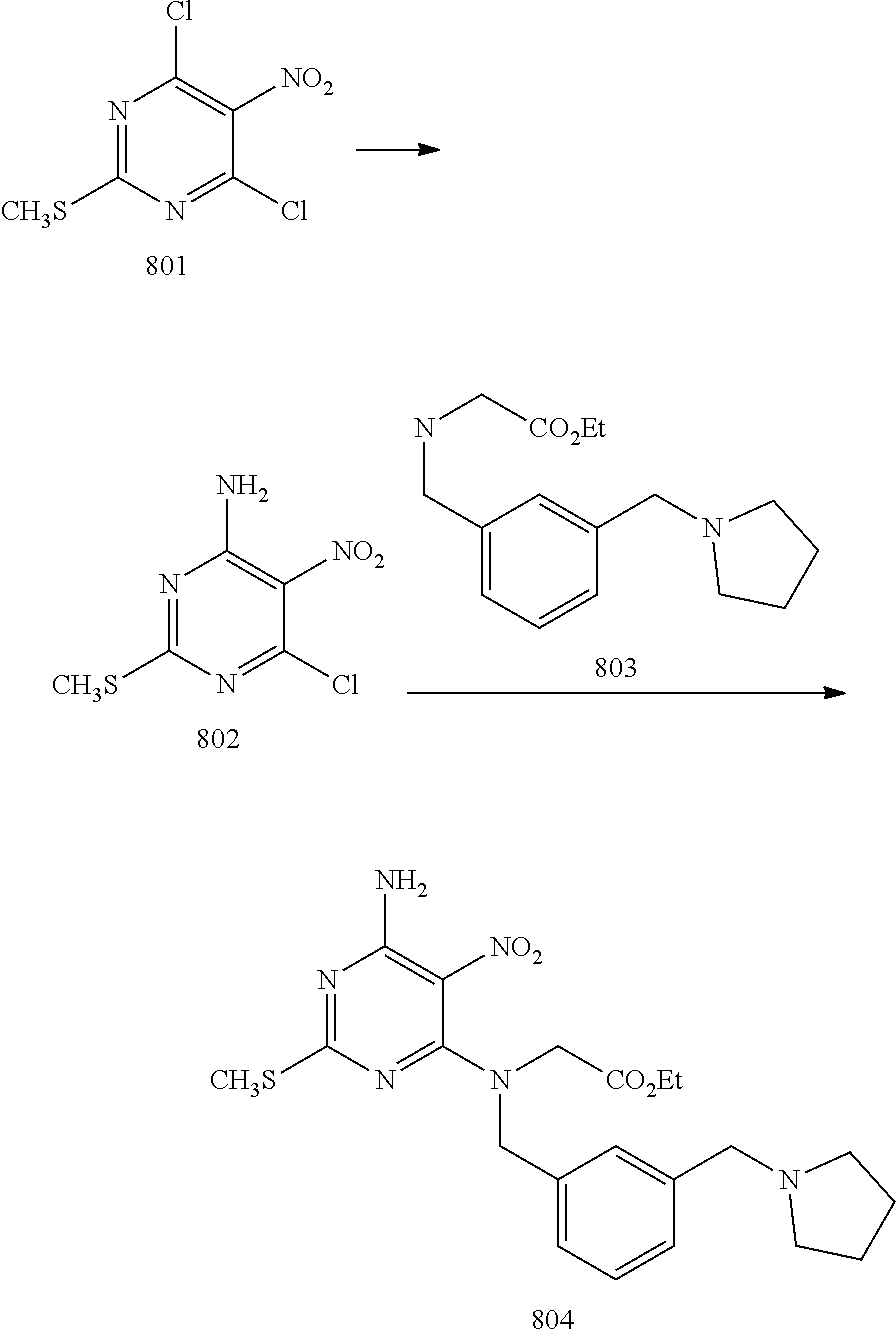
C1(CN(C[CO2Et])C2=NC([CH3S])=NC(N)=C2[NO2])=CC=CC(CN2CCCC2)=C1.N1=C([CH3S])N=C(Cl)C([NO2])=C1Cl.N1=C([CH3S])N=C(Cl)C([NO2])=C1N.C1(CNC[CO2Et])=CC=CC(CN2CCCC2)=C1
